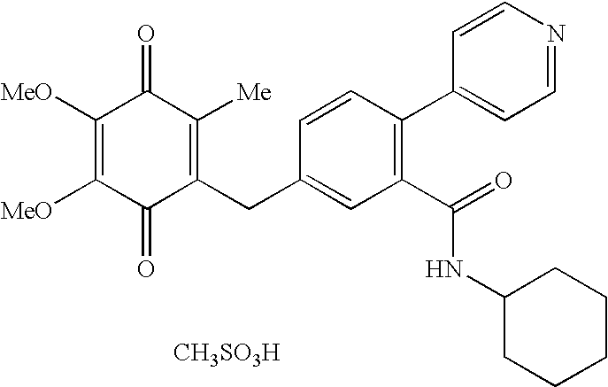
C1(=O)C(CC2=CC(C(NC3CCCCC3)=O)=C(C3=CC=NC=C3)C=C2)=C([Me])C(=O)C([MeO])=C1[MeO].[CH3SO3H]
